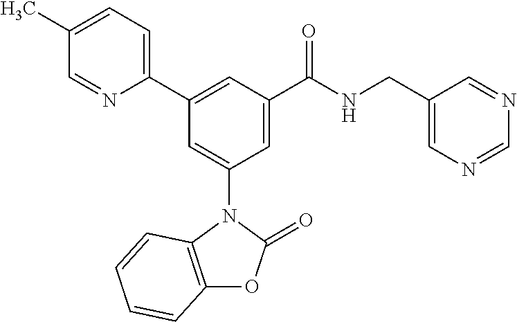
C1(C)=CC=C(C2=CC(C(NCC3=CN=CN=C3)=O)=CC(N3C4=C(OC3=O)C=CC=C4)=C2)N=C1
